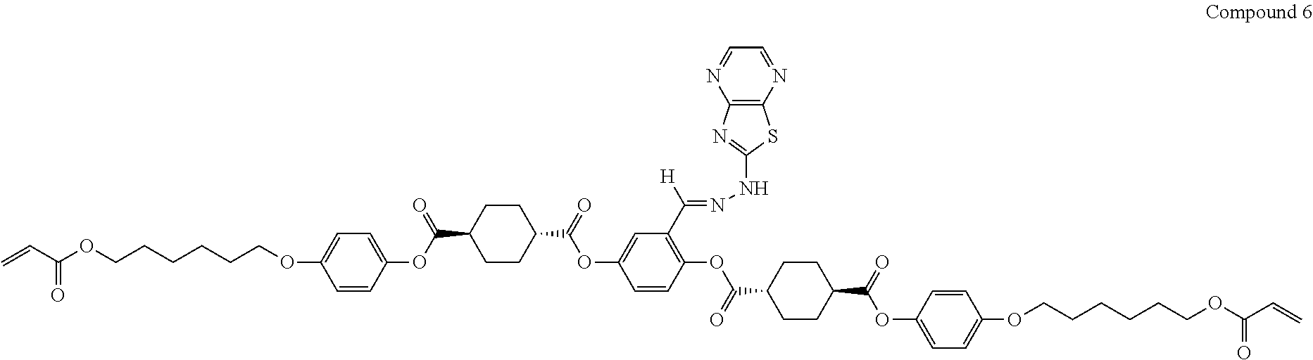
C(C1CCC(C(OC2=CC(C(=NNC3=NC4=C(S3)N=CC=N4)[H])=C(OC(C3CCC(C(=O)OC4=CC=C(OCCCCCCOC(C=C)=O)C=C4)CC3)=O)C=C2)=O)CC1)(OC1=CC=C(OCCCCCCOC(C=C)=O)C=C1)=O
